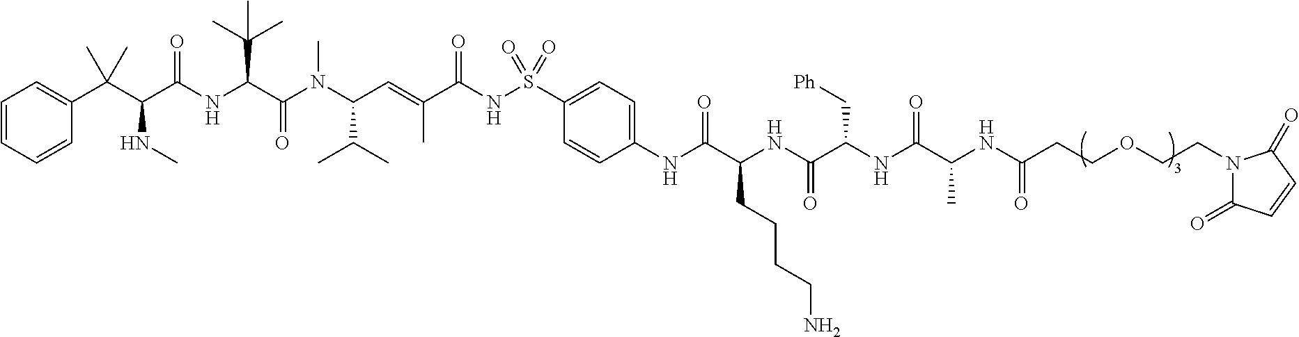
C1=CC=CC(C(C(C(NC(C(N(C(C=C(C(NS(C2=CC=C(NC(C(CCCCN)NC(C(NC(C(NC(CCOCCN3C(=O)C=CC3=O)=O)C)=O)C[Ph])=O)=O)C=C2)(=O)=O)=O)C)C(C)C)C)=O)C(C)(C)C)=O)NC)(C)C)=C1
